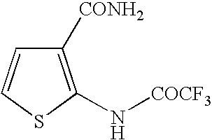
C1([CONH2])=C(N[COCF3])SC=C1
